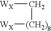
C([(CH2)g][WX])[WX]
